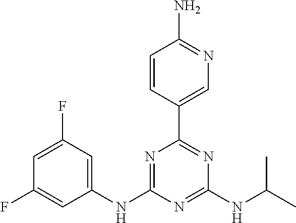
C1(NC2=NC(C3=CN=C(N)C=C3)=NC(NC(C)C)=N2)=CC(F)=CC(F)=C1
